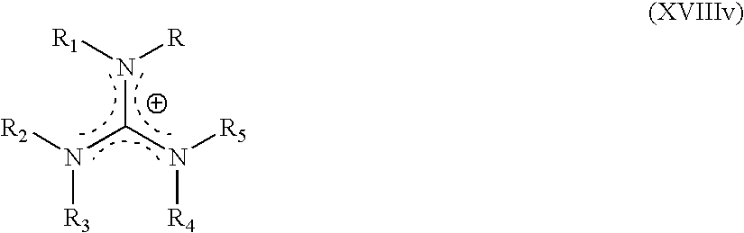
[R1]N([R])C(N([R5])[R4])N([R2])[R3]
